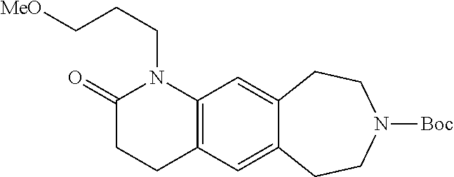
C(CN1C(=O)CCC2=C1C=C1C(=C2)CCN([Boc])CC1)C[MeO]
